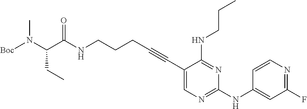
N(CCCC#CC1=CN=C(NC2=CC(F)=NC=C2)N=C1NCCC)C(C(N([Boc])C)CC)=O
